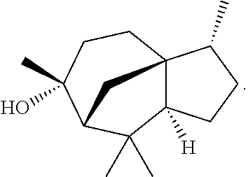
C12([H])C3(CCC(O)(C)C(C1(C)C)C3)C(C)CC2
